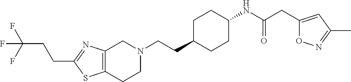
C12=C(CCN(CCC3CCC(NC(CC4=CC(C)=NO4)=O)CC3)C1)SC(CCC(F)(F)F)=N2
